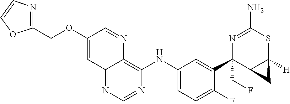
C12=NC=NC(NC3=CC=C(F)C(C4(CF)C5C([H])(SC(N)=N4)C5)=C3)=C1N=CC(OCC1=NC=CO1)=C2
